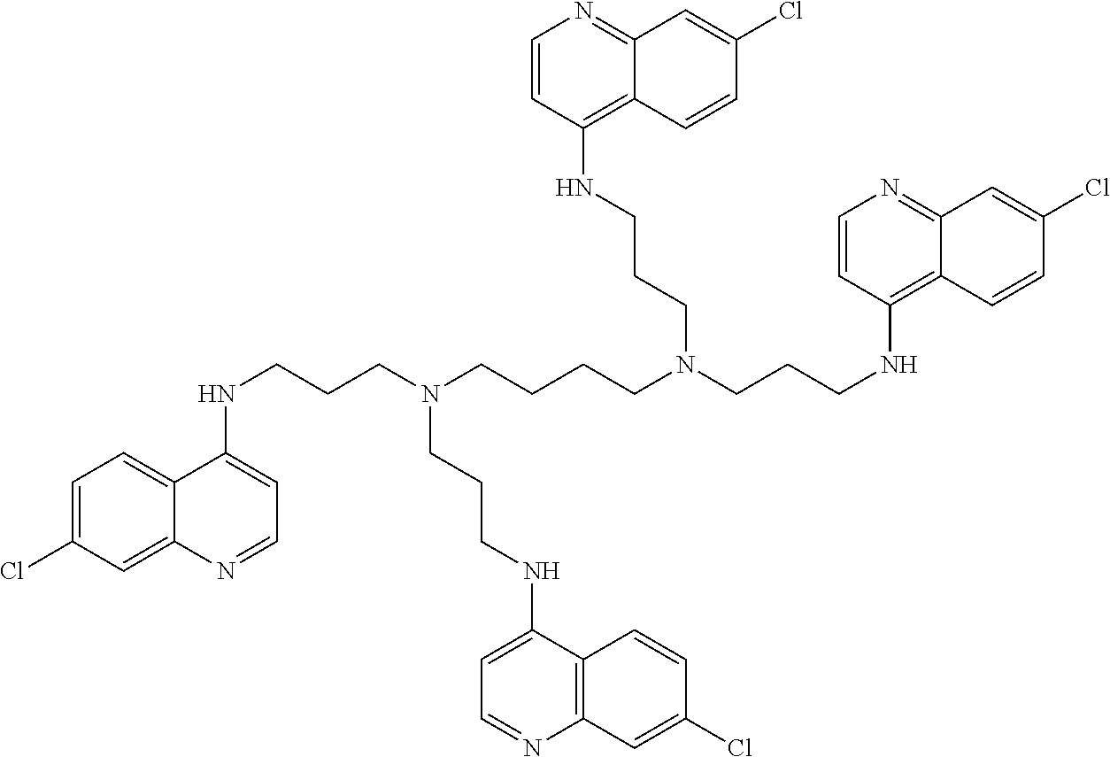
C1=C(Cl)C=C2C(=C1)C(NCCCN(CCCCN(CCCNC1=C3C(=NC=C1)C=C(Cl)C=C3)CCCNC1=C3C(=NC=C1)C=C(Cl)C=C3)CCCNC1=CC=NC3=C1C=CC(Cl)=C3)=CC=N2
